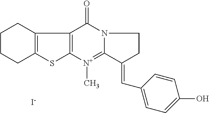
C12=C([N+](C)=C3N(C1=O)CCC3=CC1=CC=C(O)C=C1)SC1=C2CCCC1.[I-]
